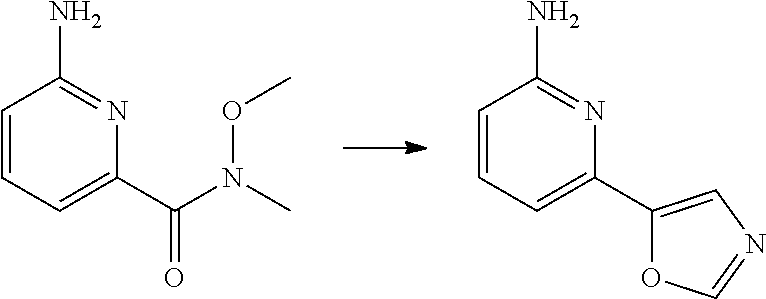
C1=CC=C(C(=O)N(C)OC)N=C1N.C1=CC=C(C2=CN=CO2)N=C1N
